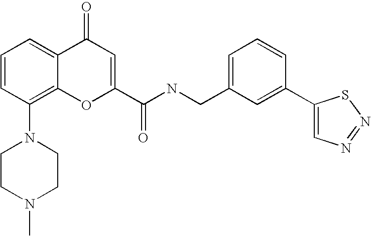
C1=CC(N2CCN(C)CC2)=C2C(=C1)C(=O)C=C(C(=O)NCC1=CC=CC(C3=CN=NS3)=C1)O2
